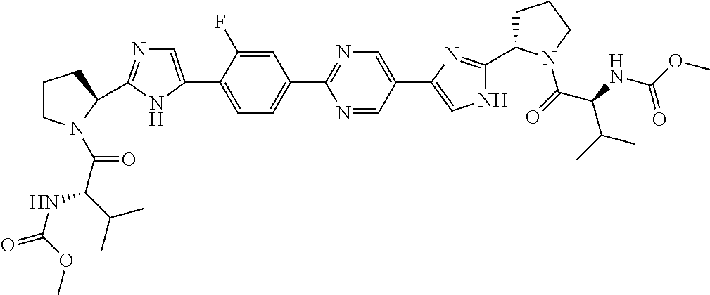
C1=C(F)C(C2=CN=C(C3N(C(C(C(C)C)NC(=O)OC)=O)CCC3)N2)=CC=C1C1=NC=C(C2=CNC(C3CCCN3C(=O)C(NC(OC)=O)C(C)C)=N2)C=N1
